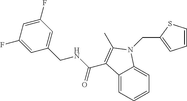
C12=CC=CC=C1N(CC1=CC=CS1)C(C)=C2C(NCC1=CC(F)=CC(F)=C1)=O
